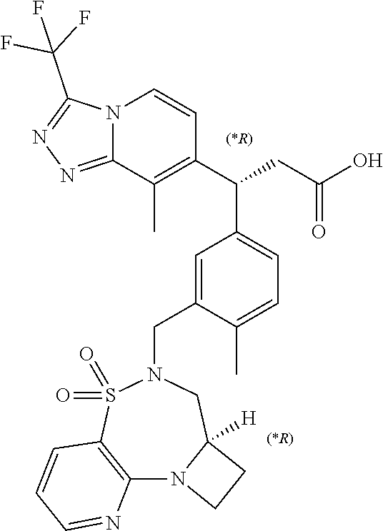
C12=C(S(=O)(=O)N(CC3=CC(C(C4=C(C)C5=NN=C(C(F)(F)F)N5C=C4)CC(O)=O)=CC=C3C)CC3([H])N1CC3)C=CC=N2
